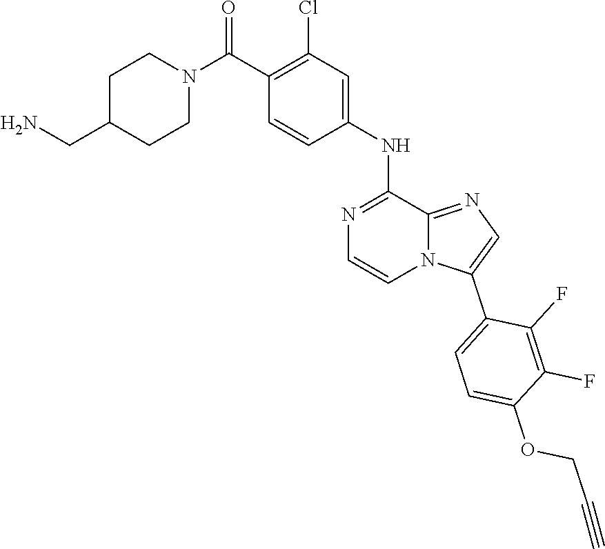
C1C(CN)CCN(C(C2=C(Cl)C=C(NC3=NC=CN4C3=NC=C4C3=CC=C(OCC#C)C(F)=C3F)C=C2)=O)C1
